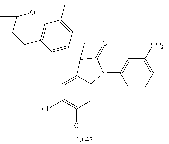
C1=C2C(=CC(Cl)=C1Cl)N(C1=CC([CO2H])=CC=C1)C(=O)C2(C)C1=CC2=C(C(C)=C1)OC(C)(C)CC2
